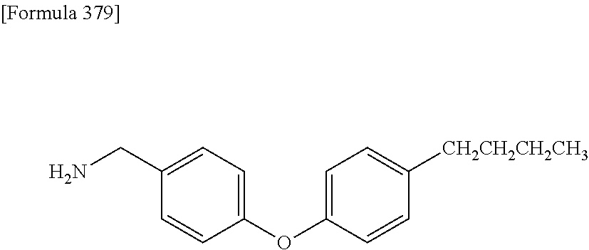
C1(CN)=CC=C(OC2=CC=C([CH2CH2CH2CH3])C=C2)C=C1
